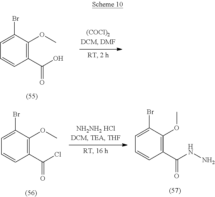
C1(OC)=C(C(=O)O)C=CC=C1Br.C1(OC)=C(C(NN)=O)C=CC=C1Br.C1(OC)=C(C(Cl)=O)C=CC=C1Br
